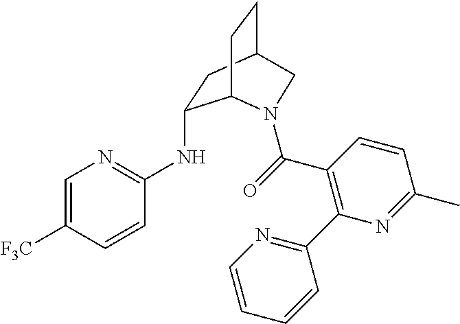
[F3C]C1=CN=C(NC2CC3CCC2N(C(=O)C2=C(C4=NC=CC=C4)N=C(C)C=C2)C3)C=C1
